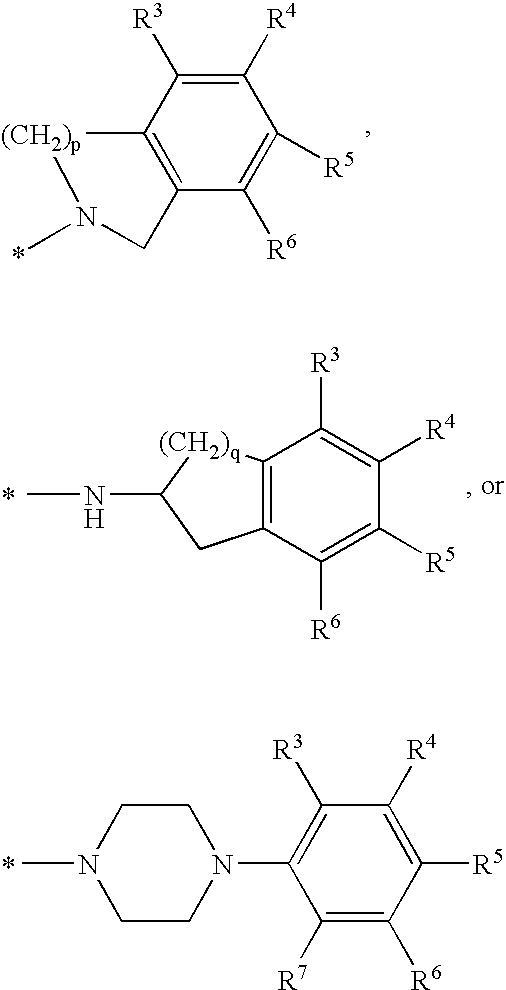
C1([R4])=C([R3])C2=C(C([R6])=C1[R5])CN(C)[(CH2)p]2.C12=C(C([R6])=C([R5])C([R4])=C1[R3])CC(NC)[(CH2)q]2.CN1CCN(C2=C([R3])C([R4])=C([R5])C([R6])=C2[R7])CC1
